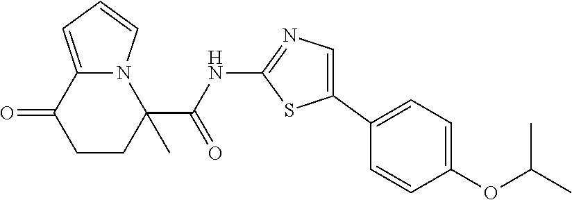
C1CC(C(NC2=NC=C(C3=CC=C(OC(C)C)C=C3)S2)=O)(C)N2C(=CC=C2)C1=O
